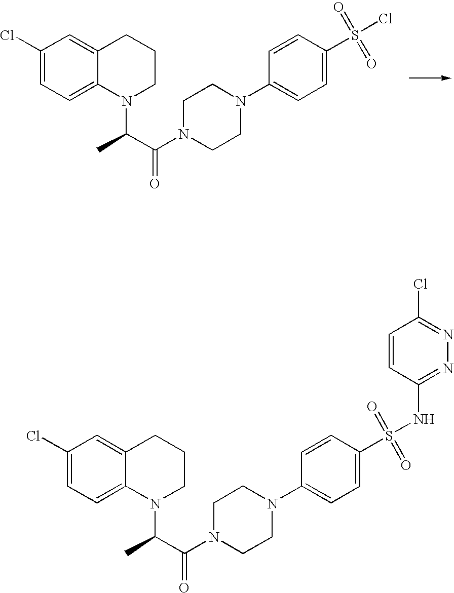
C1=C2C(=CC=C1Cl)N(C(C(N1CCN(C3=CC=C(S(Cl)(=O)=O)C=C3)CC1)=O)C)CCC2.C1=C2C(=CC=C1Cl)N(C(C(N1CCN(C3=CC=C(S(NC4=NN=C(Cl)C=C4)(=O)=O)C=C3)CC1)=O)C)CCC2
